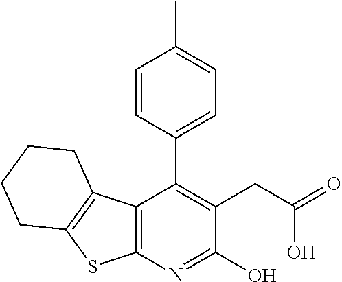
C12=C(N=C(O)C(CC(=O)O)=C1C1=CC=C(C)C=C1)SC1=C2CCCC1
